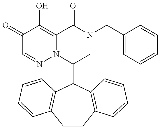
C1(C2C3=C(CCC4=C2C=CC=C4)C=CC=C3)CN(CC2=CC=CC=C2)C(=O)C2=C(O)C(=O)C=NN12
